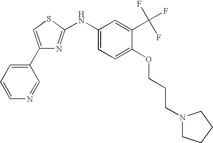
C1(C2=CC=CN=C2)=CSC(NC2=CC=C(OCCCN3CCCC3)C(C(F)(F)F)=C2)=N1
